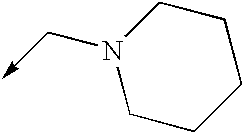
N1(C->C)CCCCC1
